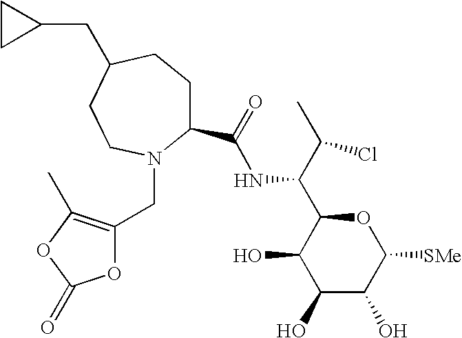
C1(O)C(O)C([SMe])OC(C(C(C)Cl)NC(=O)C2CCC(CC3CC3)CCN2CC2=C(C)OC(=O)O2)C1O
